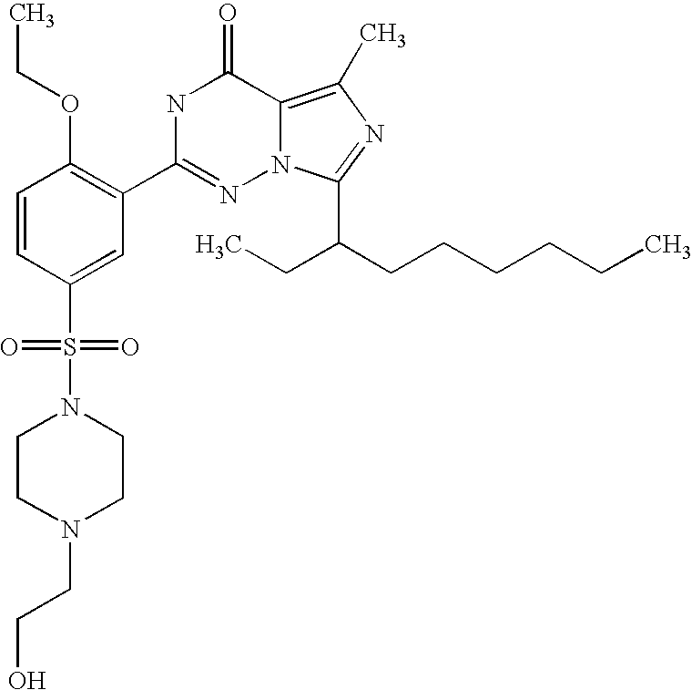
C1=CC(S(N2CCN(CCO)CC2)(=O)=O)=CC(C2=NN3C(=C(C)N=C3C(CCCCCC)CC)C(=O)N2)=C1OCC
